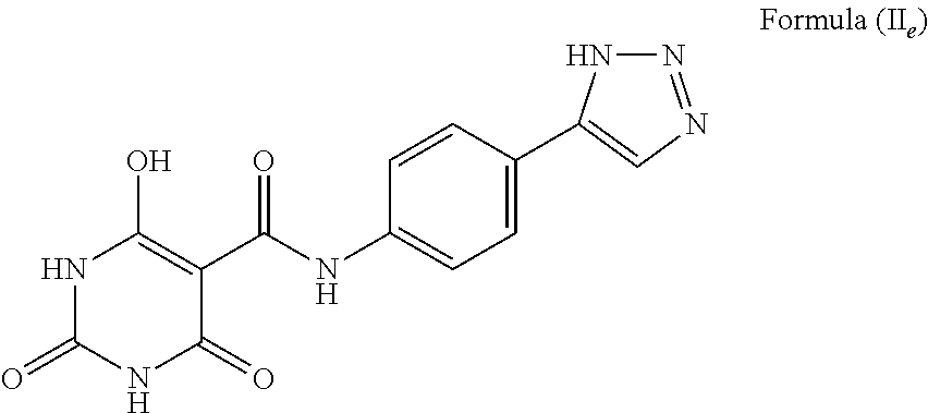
N1C(=O)NC(=O)C(C(NC2=CC=C(C3=CN=NN3)C=C2)=O)=C1O
